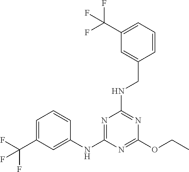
C1=C(C(F)(F)F)C=C(NC2=NC(NCC3=CC(C(F)(F)F)=CC=C3)=NC(OCC)=N2)C=C1
